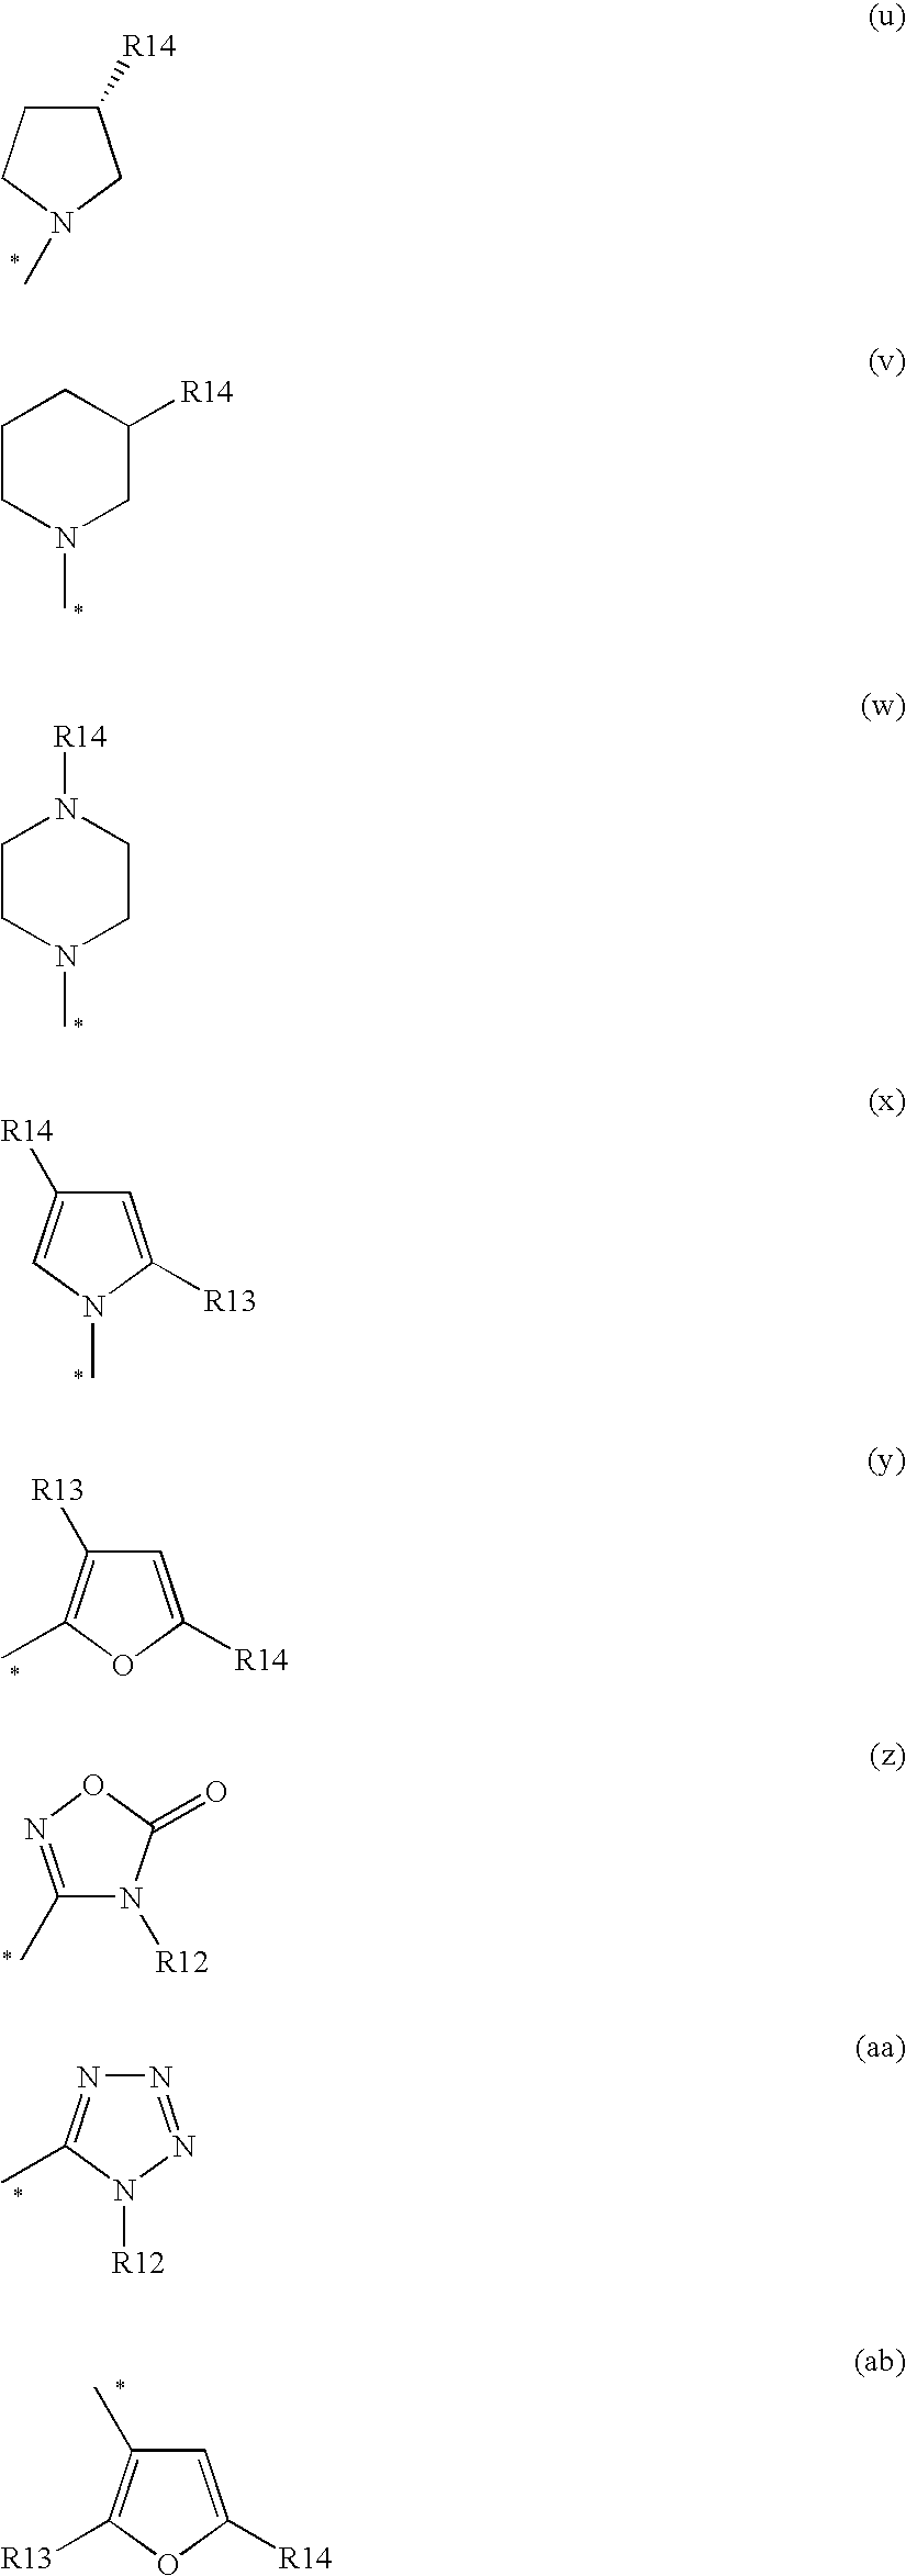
C1([R14])CCN(C)C1.C1CN(C)CC([R14])C1.C1CN(C)CCN1[R14].C1=C([R13])N(C)C=C1[R14].C1=C([R14])OC(C)=C1[R13].C1(C)=NOC(=O)N1[R12].N1=NN([R12])C(C)=N1.C1=C([R14])OC([R13])=C1C
